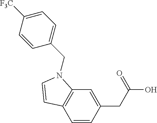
C1=CC(CC(O)=O)=CC2=C1C=CN2CC1=CC=C([F3C])C=C1
